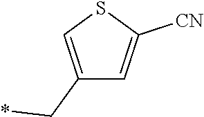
C1(C*)=CSC([CN])=C1
